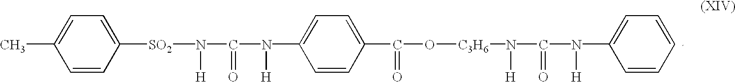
N(C1=CC=C(C(O[C3H6]N(C(N(C2=CC=CC=C2)[H])=O)[H])=O)C=C1)(C(N([SO2]C1=CC=C(C)C=C1)[H])=O)[H]
